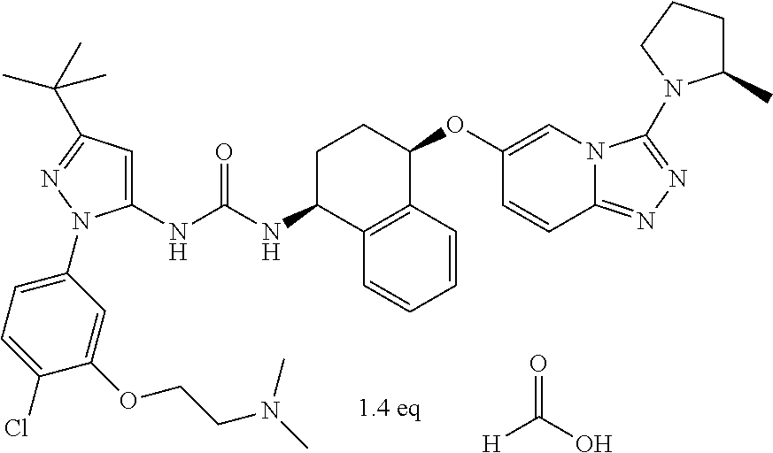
N(C(NC1C2=C(C(OC3=CN4C(=NN=C4N4C(C)CCC4)C=C3)CC1)C=CC=C2)=O)C1=CC(C(C)(C)C)=NN1C1=CC=C(Cl)C(OCCN(C)C)=C1.O=C(O)[H]
